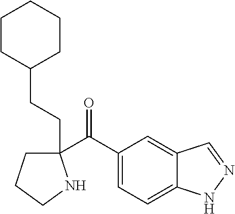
C1(C(C2=CC=C3C(=C2)C=NN3)=O)(CCC2CCCCC2)CCCN1
